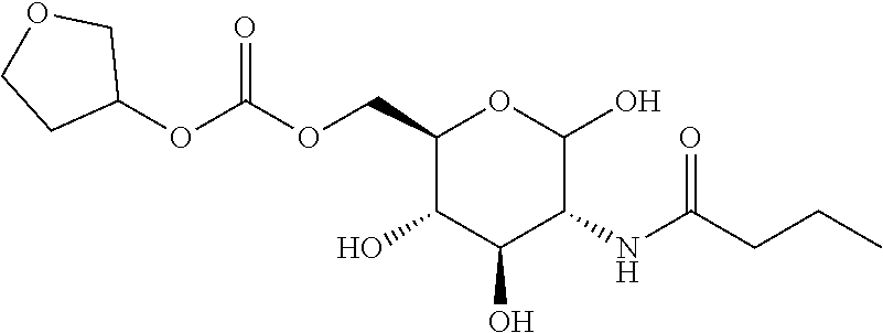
C1(COC(OC2COCC2)=O)C(O)C(O)C(NC(CCC)=O)C(O)O1
